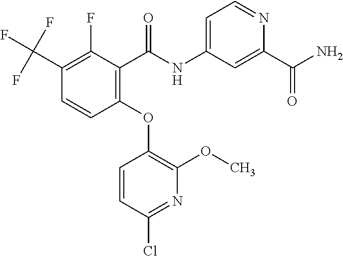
NC(C1=CC(NC(C2=C(OC3=C(OC)N=C(Cl)C=C3)C=CC(C(F)(F)F)=C2F)=O)=CC=N1)=O
